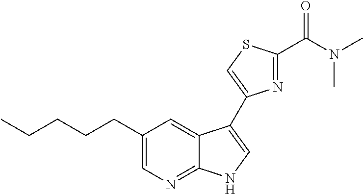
C1=C(CCCCC)C=C2C(=N1)NC=C2C1=CSC(C(N(C)C)=O)=N1
